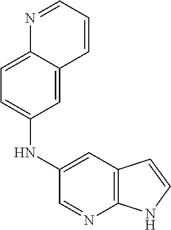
C1(NC2=CC=C3C(=C2)C=CC=N3)=CC2=C(N=C1)NC=C2
